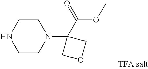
C1CNCCN1C1(C(OC)=O)COC1
